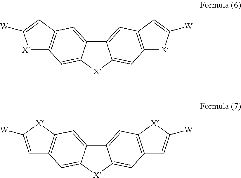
C12=CC3=C(C=C1[X]C1=CC4=C(C=C21)C=C([W])[X]4)[X]C([W])=C3.C12=CC3=C(C=C1[X]C1=CC4=C(C=C21)[X]C([W])=C4)C=C([W])[X]3
